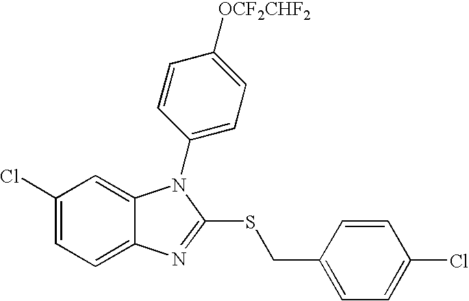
C1(Cl)=CC=C2C(=C1)N(C1=CC=C([OCF2CHF2])C=C1)C(SCC1=CC=C(Cl)C=C1)=N2
